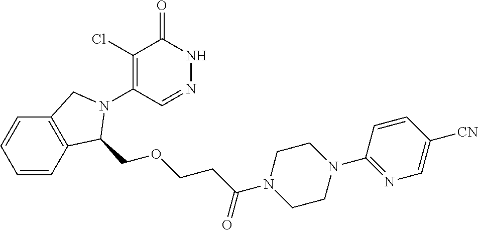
C1(Cl)=C(N2C(COCCC(=O)N3CCN(C4=NC=C([CN])C=C4)CC3)C3=C(C=CC=C3)C2)C=NNC1=O
